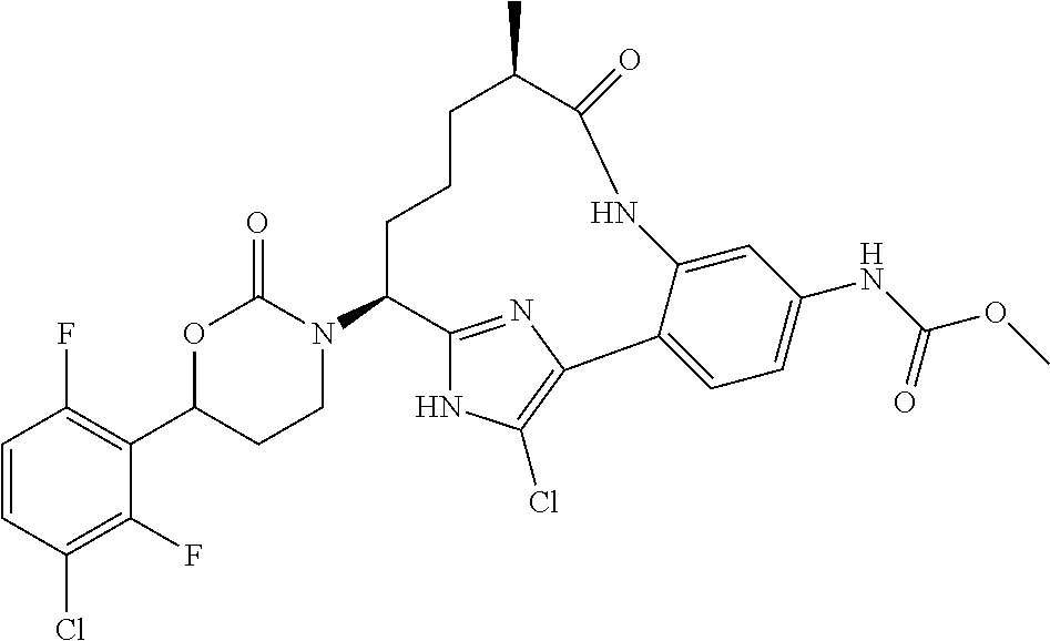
C1=CC(Cl)=C(F)C(C2CCN(C3C4=NC(=C(Cl)N4)C4=CC=C(NC(OC)=O)C=C4NC(=O)C(C)CCC3)C(=O)O2)=C1F
